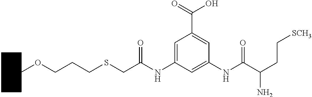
C1CCCC(OCCCSCC(NC2=CC(C(O)=O)=CC(NC(C(CC[SCH3])N)=O)=C2)=O)C1
